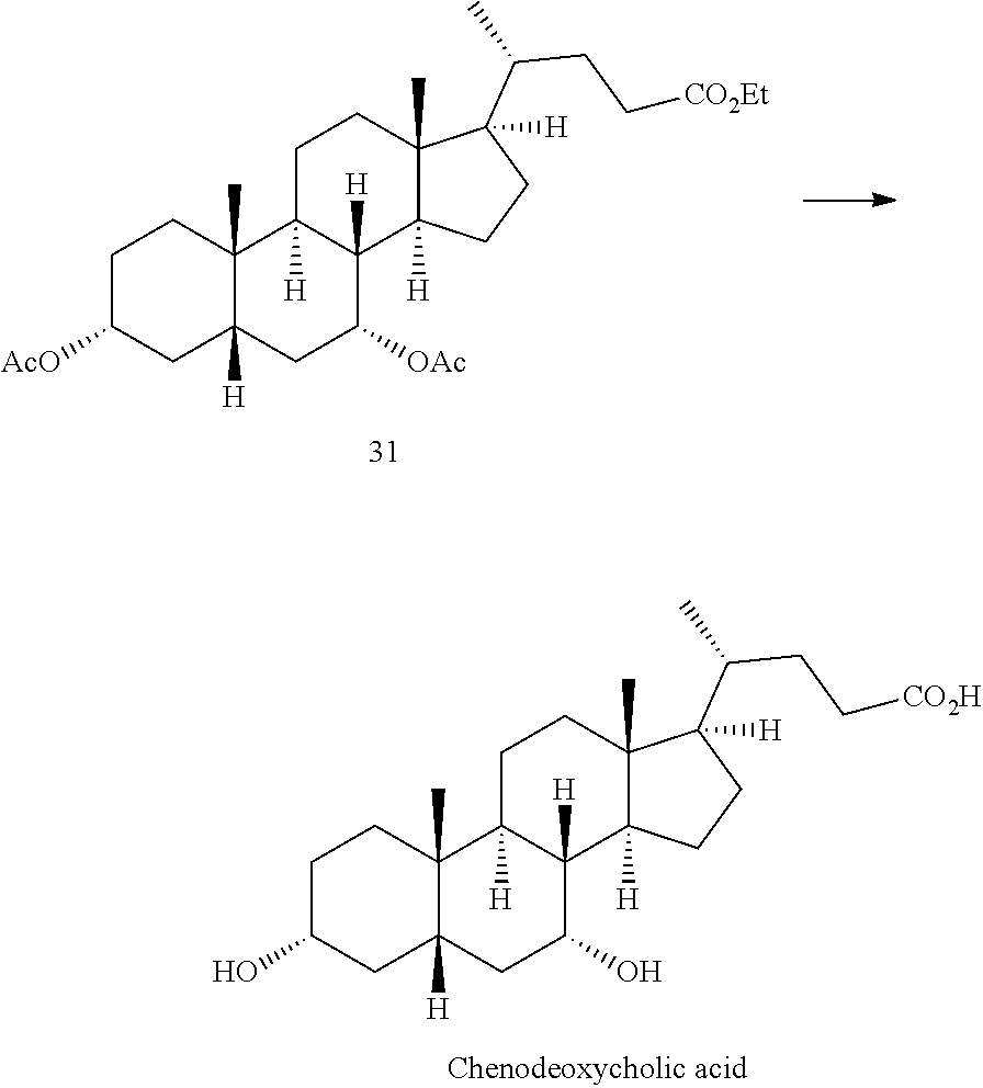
C1C([AcO])CC2([H])C(C)(C1)C1([H])C([H])(C([OAc])C2)C2([H])C(C)(CC1)C(C(CC[CO2Et])C)([H])CC2.C1C(O)CC2([H])C(C)(C1)C1([H])C([H])(C(O)C2)C2([H])C(C)(CC1)C(C(CC[CO2H])C)([H])CC2
